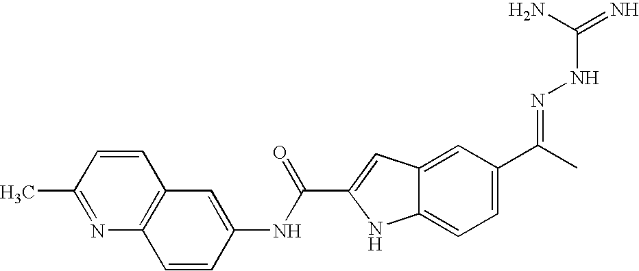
C12=C(C=C(NC(C3=CC4=CC(C(C)=NNC(N)=N)=CC=C4N3)=O)C=C1)C=CC(C)=N2
